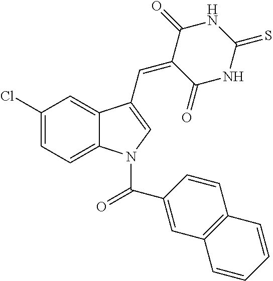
C1(Cl)=CC=C2C(=C1)C(C=C1C(=O)NC(=S)NC1=O)=CN2C(C1=CC2=C(C=C1)C=CC=C2)=O
